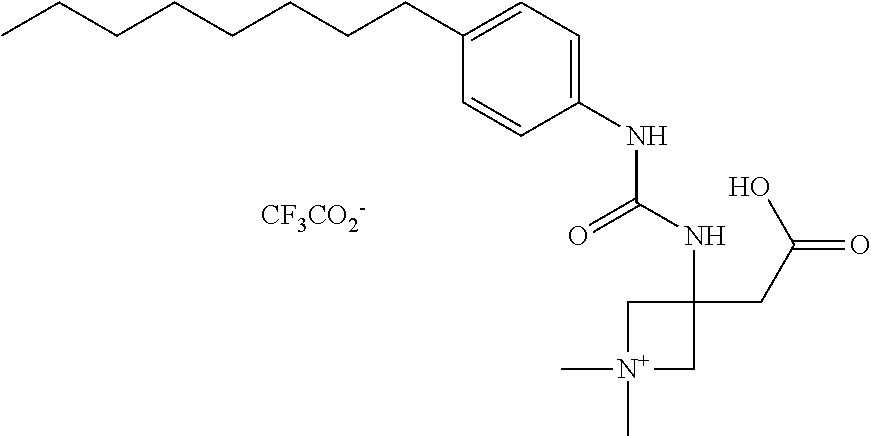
C1(NC(NC2(CC(=O)O)C[N+](C)(C)C2)=O)=CC=C(CCCCCCCC)C=C1.[CF3CO2-]
